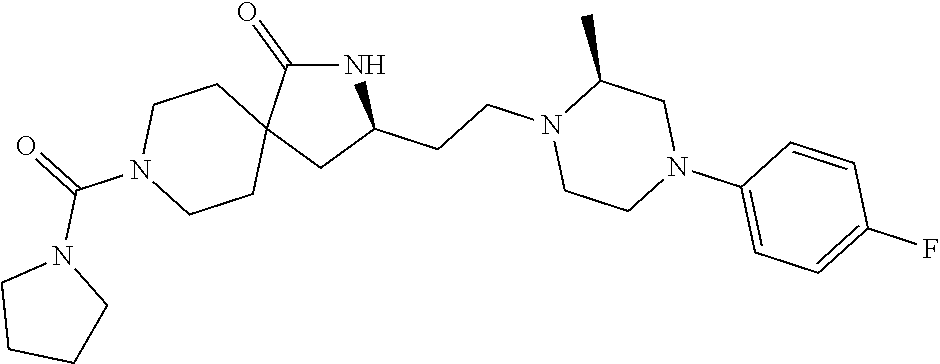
N1C(=O)C2(CC1CCN1CCN(C3=CC=C(F)C=C3)CC1C)CCN(C(=O)N1CCCC1)CC2
